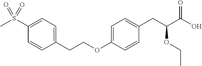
C1(CCOC2=CC=C(CC(C(O)=O)OCC)C=C2)=CC=C(S(C)(=O)=O)C=C1
